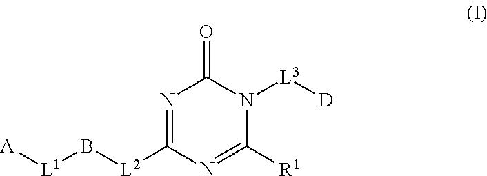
N1=C([L2]B[L1][A])N=C([R1])N([L3][D])C1=O
